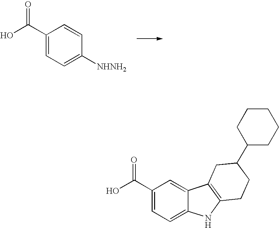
C1(C(O)=O)=CC=C([NHNH2])C=C1.C1(C(O)=O)=CC=C2C(=C1)C1=C(N2)CCC(C2CCCCC2)C1
